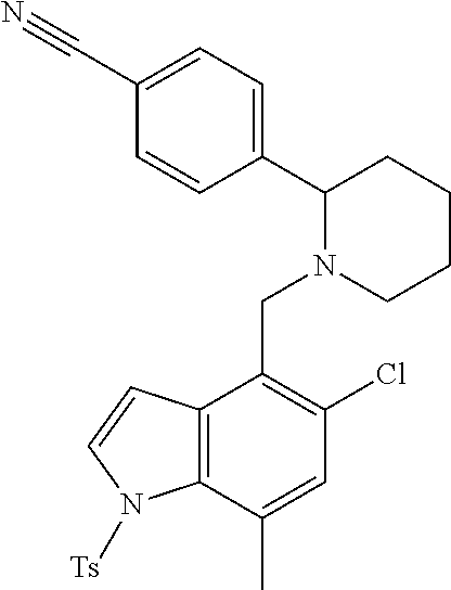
C1=CC(C2N(CC3=C(Cl)C=C(C)C4=C3C=CN4[Ts])CCCC2)=CC=C1C#N
